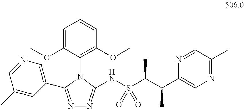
C1=C(OC)C(N2C(C3=CN=CC(C)=C3)=NN=C2NS(C(C(C2=CN=C(C)C=N2)C)C)(=O)=O)=C(OC)C=C1
